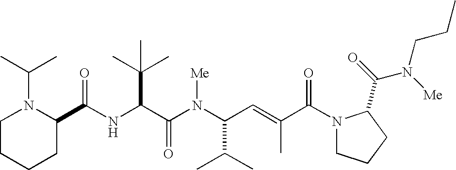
N(C(C(N(C(C(C)C)C=C(C)C(N1CCCC1C(=O)N(CCC)[Me])=O)[Me])=O)C(C)(C)C)C(C1N(C(C)C)CCCC1)=O
